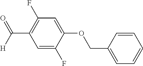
C1=C(F)C(OCC2=CC=CC=C2)=CC(F)=C1C([H])=O
